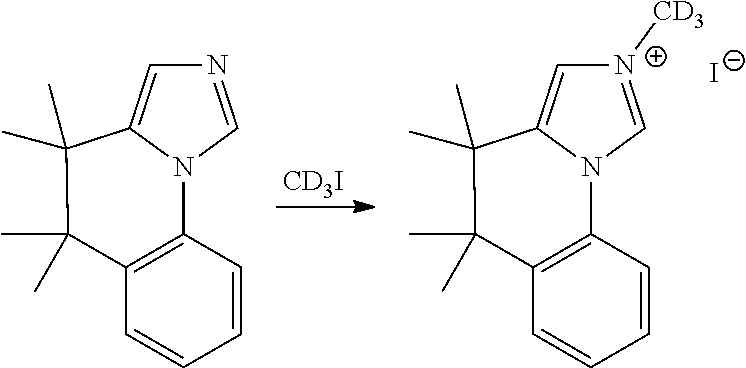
[CD3I].C1=CC=CC2=C1N1C(=C[N+]([CD3])=C1)C(C)(C)C2(C)C.C1=CC=CC2=C1N1C(=CN=C1)C(C)(C)C2(C)C.[I-]
